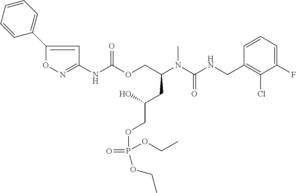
C1=CC(CNC(N(C(COC(NC2=NOC(C3=CC=CC=C3)=C2)=O)CC(COP(=O)(OCC)OCC)O)C)=O)=C(Cl)C(F)=C1
